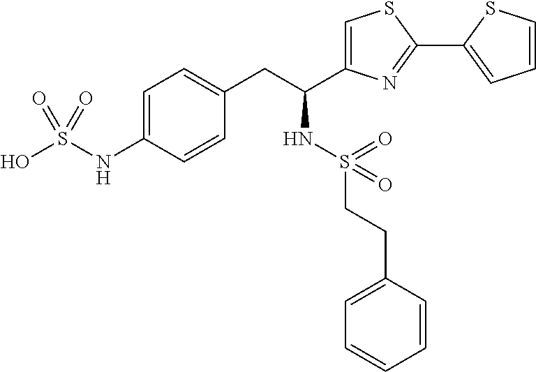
C1=C(NS(O)(=O)=O)C=CC(CC(NS(=O)(=O)CCC2=CC=CC=C2)C2=CSC(C3=CC=CS3)=N2)=C1
